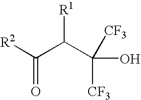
[R2]C(C(C([CF3])(O)[CF3])[R1])=O
